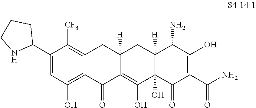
C1(C2CCCN2)=CC(O)=C2C(=C1[CF3])CC1([H])C(=C(O)C3(O)C([H])(C1)C(N)C(O)=C(C(N)=O)C3=O)C2=O
